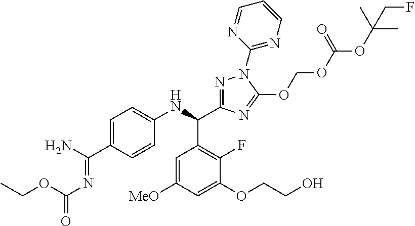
C(N)(C1=CC=C(NC(C2=C(F)C(OCCO)=CC([MeO])=C2)C2=NN(C3=NC=CC=N3)C(OCOC(OC(C)(C)CF)=O)=N2)C=C1)=NC(OCC)=O
